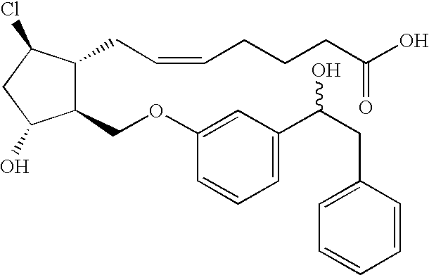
C1(OCC2C(CC=CCCCC(O)=O)C(Cl)CC2O)=CC(C(CC2=CC=CC=C2)O)=CC=C1
